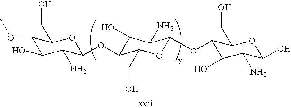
C1(OC)C(O)C(N)C(OC2C(O)C(N)C(OC3C(O)C(N)C(O)OC3CO)OC2CO)OC1CO
